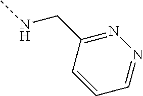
CNCC1=NN=CC=C1
